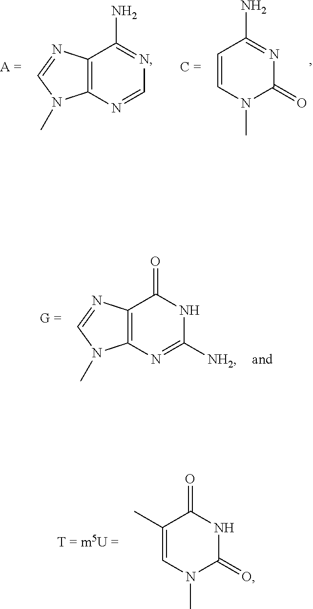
C1=CC(N)=NC(=O)N1C.C12=C(N=CN1C)C(N)=NC=N2.C12=C(N=CN1C)C(=O)NC([NH2])=N2.C1=C(C)C(=O)NC(=O)N1C
